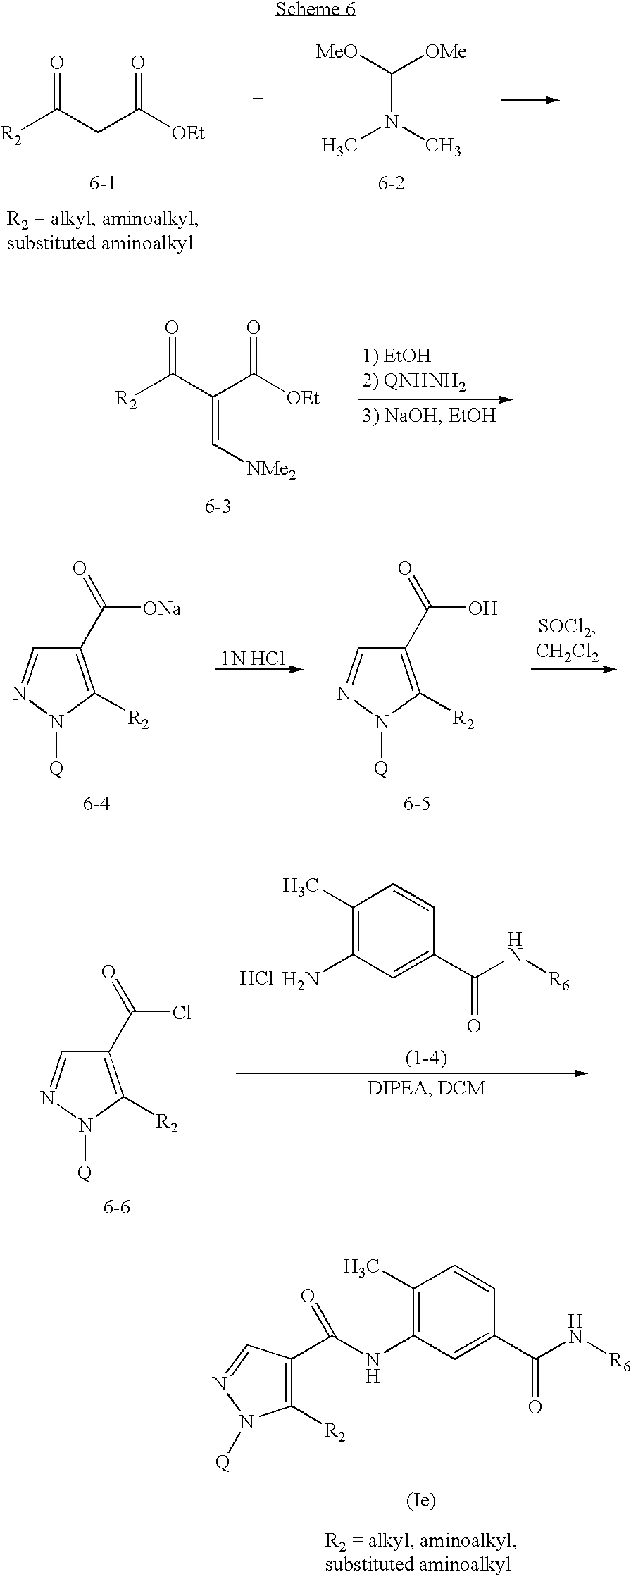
[R2]C(CC([OEt])=O)=O.[MeO]C([OMe])N(C)C.[R2]C(C(C([OEt])=O)=C[NMe2])=O.C1(C([ONa])=O)=C([R2])N([Q])N=C1.C1(C(O)=O)=C([R2])N([Q])N=C1.C1(C(Cl)=O)=C([R2])N([Q])N=C1.C1(C)=C(N)C=C(C(N[R6])=O)C=C1.Cl.C1(C)=C(NC(C2=C([R2])N([Q])N=C2)=O)C=C(C(N[R6])=O)C=C1
